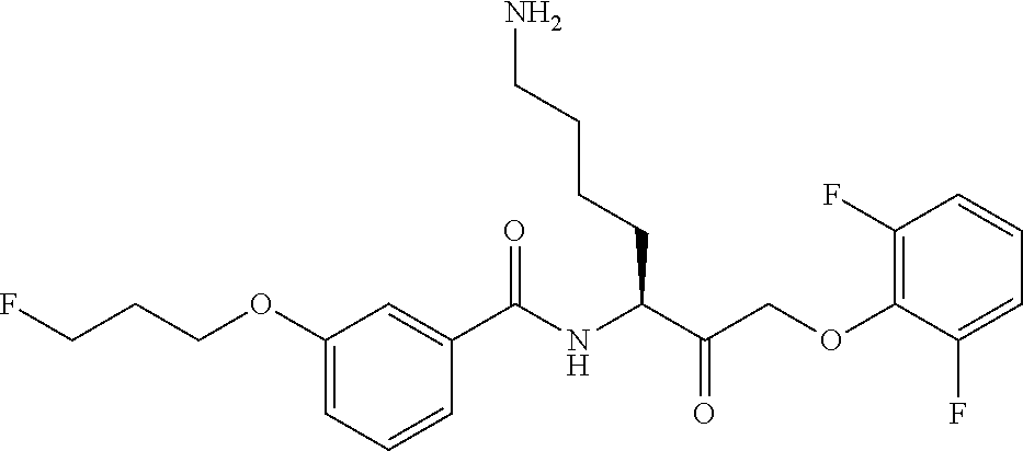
C1(OCCCF)=CC=CC(C(NC(C(COC2=C(F)C=CC=C2F)=O)CCCCN)=O)=C1
